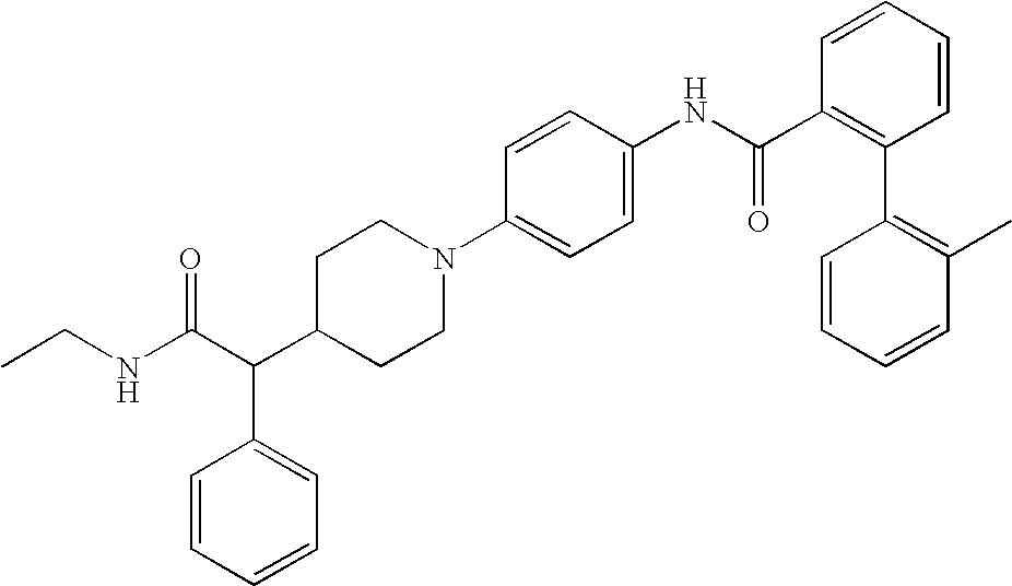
C(C(C1CCN(C2=CC=C(NC(C3=C(C4=C(C)C=CC=C4)C=CC=C3)=O)C=C2)CC1)C1=CC=CC=C1)(NCC)=O
